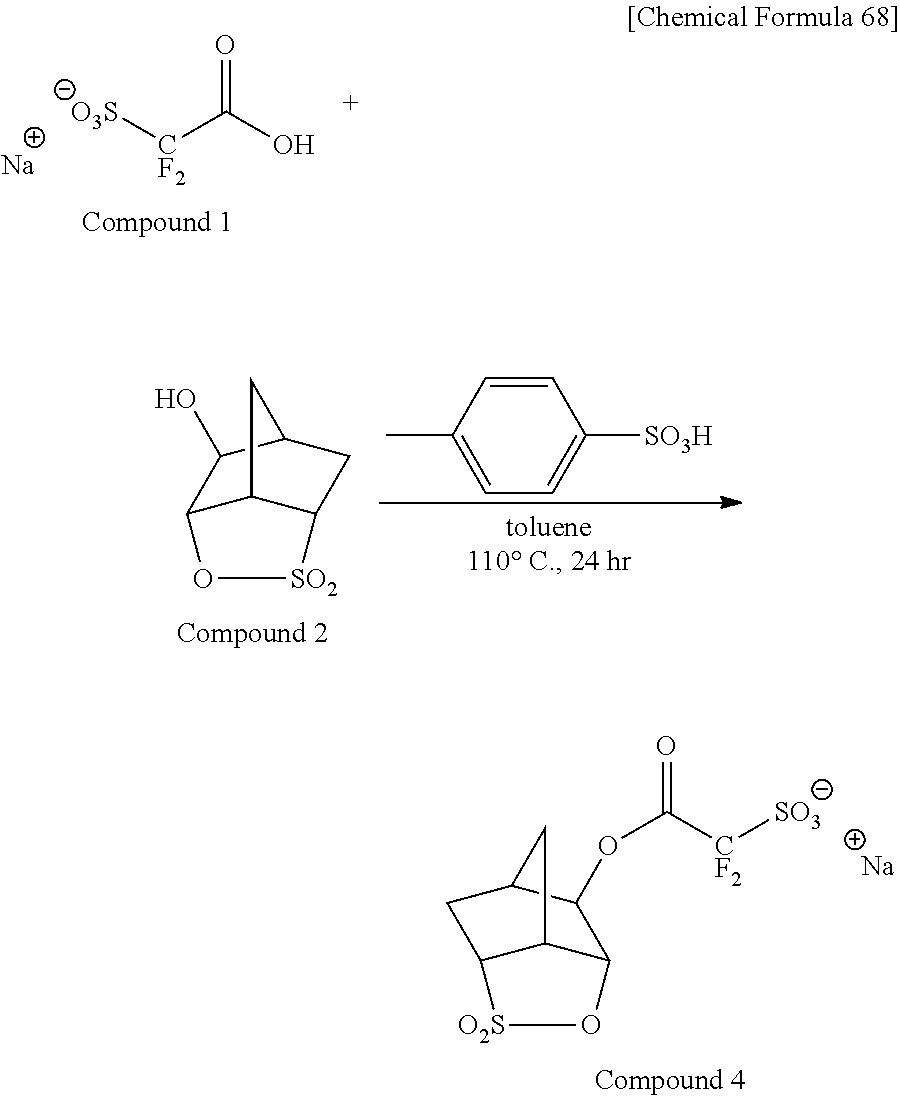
O=C([CF2][O3S])O.[Na].CC1=CC=C([SO3H])C=C1.C12C3C(CC(C1O)C3)[SO2]O2.C12C3C(CC(C1OC([CF2][SO3])=O)C3)[O2S]O2.[Na]
